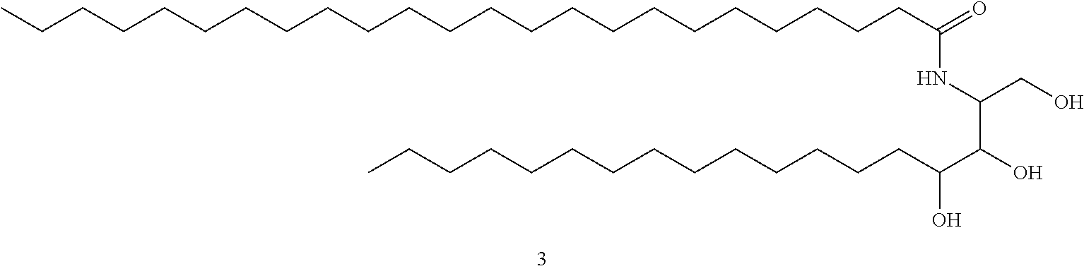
CCCCCCCCCCCCCCCCCCCCCCCC(=O)NC(C(O)C(CCCCCCCCCCCCCC)O)CO
